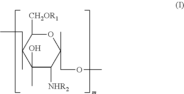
C1(O)(C)C([NHR2])C(C)(COC)OC([CH2OR1])C1(CC)C
